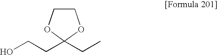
OCCC1(CC)OCCO1
